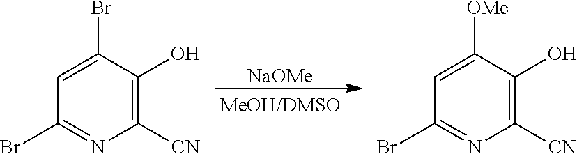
[NaOMe].C1=C(Br)C(O)=C([CN])N=C1Br.C1=C([OMe])C(O)=C([CN])N=C1Br
